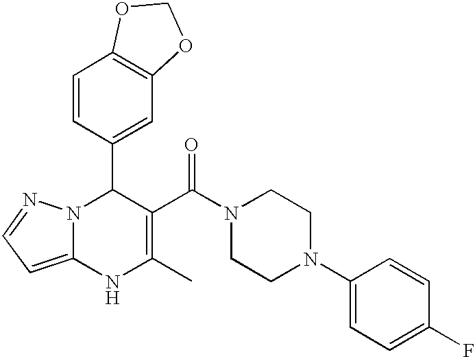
C1=CC(C2N3C(=CC=N3)NC(C)=C2C(N2CCN(C3=CC=C(F)C=C3)CC2)=O)=CC2=C1OCO2
